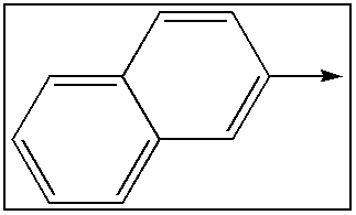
C12=CC=CC=C1C=C(->C)C=C2
